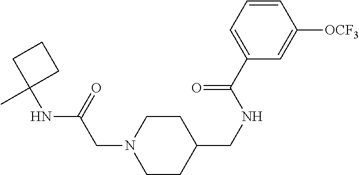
CC1(NC(CN2CCC(CNC(C3=CC=CC([OCF3])=C3)=O)CC2)=O)CCC1
